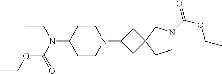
C1CC(N(C(OCC)=O)CC)CCN1C1CC2(C1)CN(C(=O)OCC)CC2
